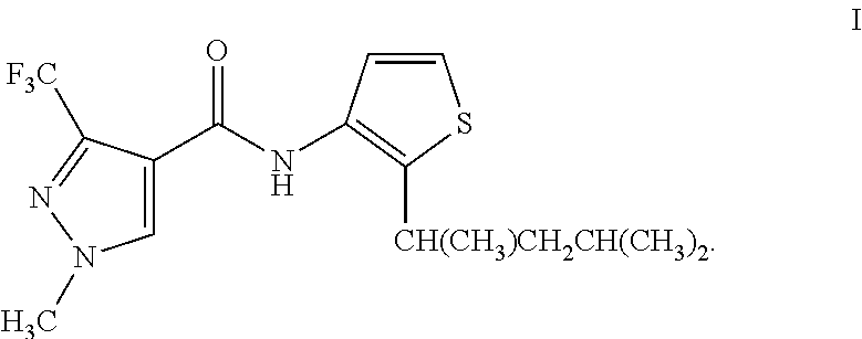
C1=C(C(NC2=C([CH(CH3)CH2CH(CH3)2])SC=C2)=O)C([F3C])=NN1C
